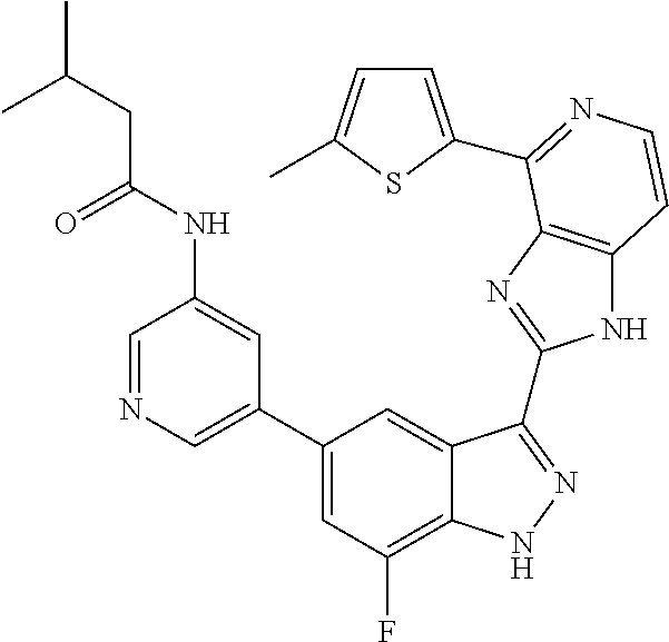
C1=C(C2=CC(F)=C3C(=C2)C(C2=NC4=C(N2)C=CN=C4C2=CC=C(C)S2)=NN3)C=C(NC(=O)CC(C)C)C=N1
